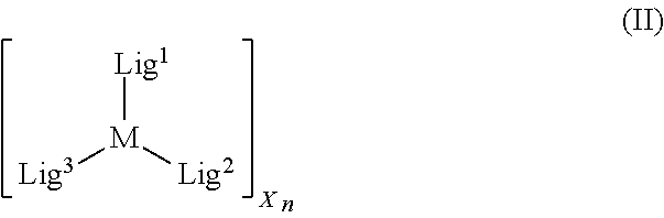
[Lig3][M]([Lig2])[Lig1]
